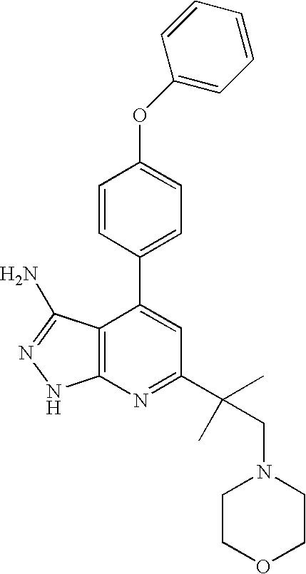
C1=CC(C2=CC(C(CN3CCOCC3)(C)C)=NC3=C2C(N)=NN3)=CC=C1OC1=CC=CC=C1
